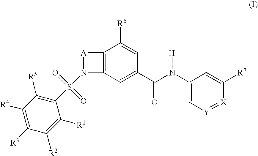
C12=C(C=C(C(N(C3=C[Y]=[X]C([R7])=C3)[H])=O)C=C1[R6])N(S(C1=C([R5])C([R4])=C([R3])C([R2])=C1[R1])(=O)=O)[A]2
